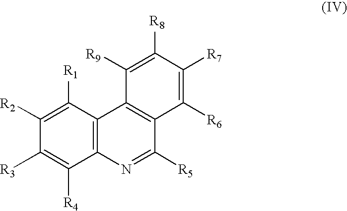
C1([R2])=C([R1])C2=C(C([R4])=C1[R3])N=C([R5])C1=C2C([R9])=C([R8])C([R7])=C1[R6]
